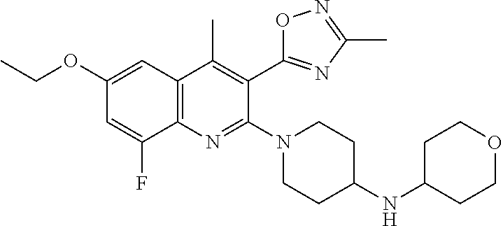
C1(OCC)=CC2=C(C(F)=C1)N=C(N1CCC(NC3CCOCC3)CC1)C(C1=NC(C)=NO1)=C2C
